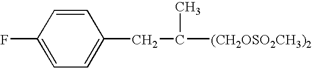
C1=C(F)C=CC(CC(C)[(CH2OSO2CH3)2])=C1
